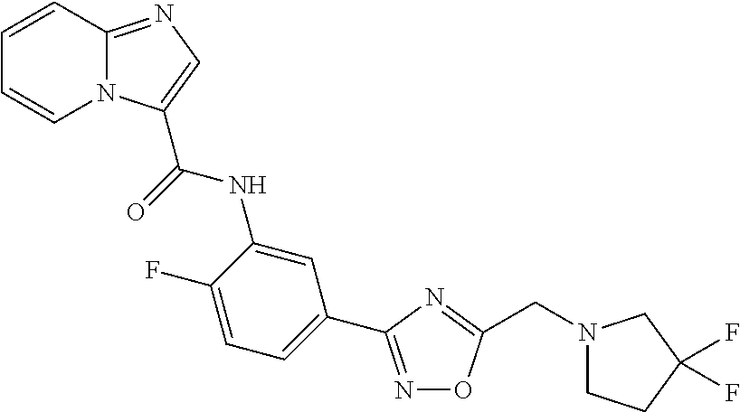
C1=CC2=NC=C(C(=O)NC3=CC(C4=NOC(CN5CCC(F)(F)C5)=N4)=CC=C3F)N2C=C1
